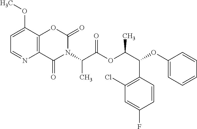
C1=C(OC)C2=C(N=C1)C(=O)N(C(C(OC(C(OC1=CC=CC=C1)C1=C(Cl)C=C(F)C=C1)C)=O)C)C(=O)O2
